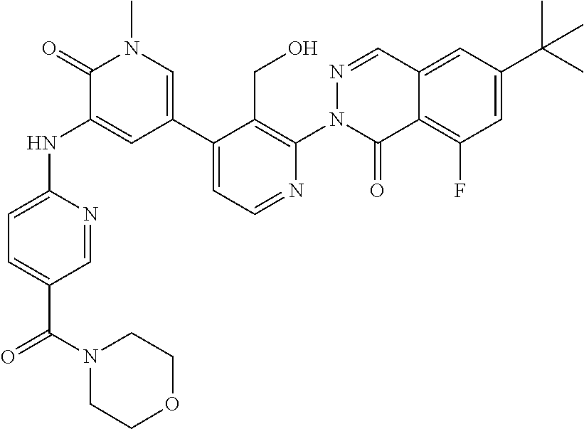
O=C(N1CCOCC1)C1=CC=C(NC2=CC(C3=CC=NC(N4C(=O)C5=C(F)C=C(C(C)(C)C)C=C5C=N4)=C3CO)=CN(C)C2=O)N=C1
